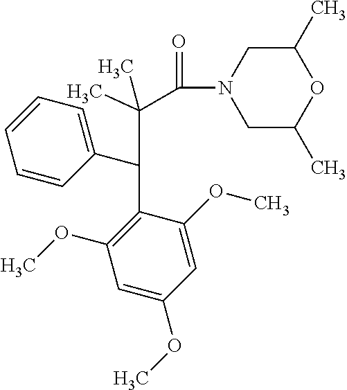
C1C(C)OC(C)CN1C(=O)C(C(C1=C(OC)C=C(OC)C=C1OC)C1=CC=CC=C1)(C)C
